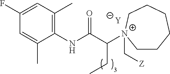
[Y].C1=C(C)C(NC(C([N+]2(C[Z])CCCCCC2)CC)=O)=C(C)C=C1F
